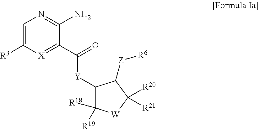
C1=C([R3])[X]=C(C([Y]C2C([R18])([R19])[W]C([R21])([R20])C2[Z][R6])=O)C(N)=N1
